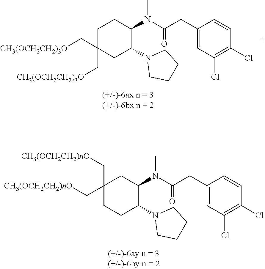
C1C(C[CH3(OCH2CH2)3O])(C[CH3(OCH2CH2)3O])CC(N2CCCC2)C(N(C)C(CC2=CC(Cl)=C(Cl)C=C2)=O)C1.C1(C[CH3(OCH2CH2)nO])(C[CH3(OCH2CH2)nO])CCC(N2CCCC2)C(N(C)C(CC2=CC(Cl)=C(Cl)C=C2)=O)C1
